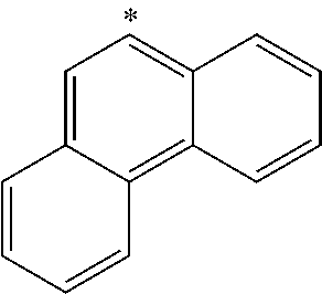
C12=CC=C3C(=C1C=CC=C2)C=CC=C3
